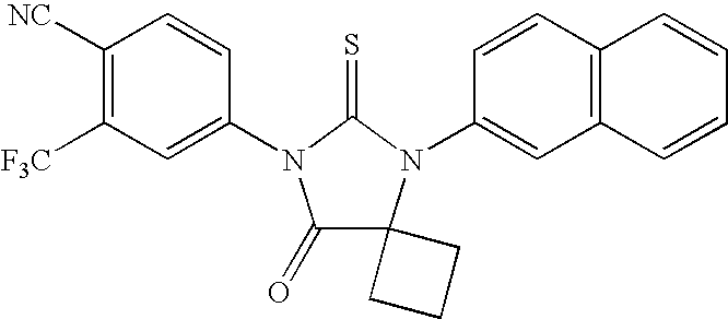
C1([NC])=C([F3C])C=C(N2C(=O)C3(N(C4=CC5=C(C=C4)C=CC=C5)C2=S)CCC3)C=C1
